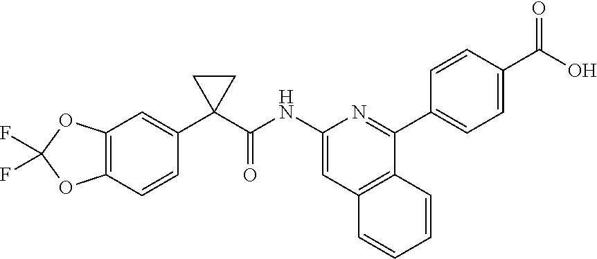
C12=C(C=CC(C3(C(NC4=CC5=C(C(C6=CC=C(C(O)=O)C=C6)=N4)C=CC=C5)=O)CC3)=C1)OC(F)(F)O2
